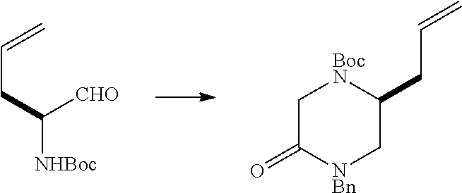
C(CC([NHBoc])[CHO])=C.C1C(=O)[NBn]CC(CC=C)[BocN]1
